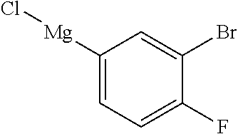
[Mg](C1=CC=C(F)C(Br)=C1)Cl
